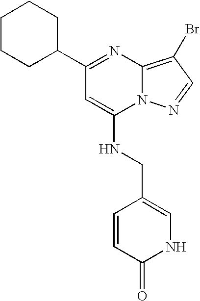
C1(C2=NC3=C(Br)C=NN3C(NCC3=CNC(=O)C=C3)=C2)CCCCC1
